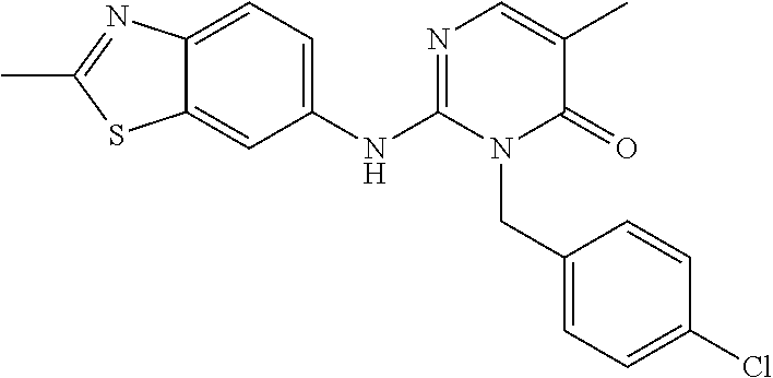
C12=CC=C(NC3=NC=C(C)C(=O)N3CC3=CC=C(Cl)C=C3)C=C1SC(C)=N2
